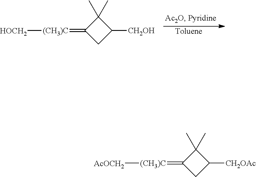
[Toluene].[HOCH2][(CH3)C]=C1CC([CH2OH])C1(C)C.[AcOCH2][(CH3)C]=C1CC([CH2OAc])C1(C)C
